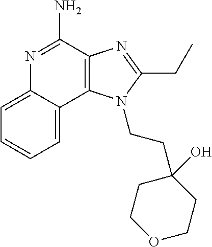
C12=C(C(N)=NC3=CC=CC=C13)N=C(CC)N2CCC1(O)CCOCC1
